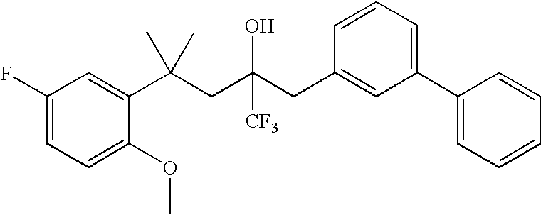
C1=C(OC)C(C(CC(CC2=CC(C3=CC=CC=C3)=CC=C2)([CF3])O)(C)C)=CC(F)=C1
